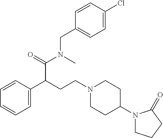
C1=C(C(CCN2CCC(N3CCCC3=O)CC2)C(=O)N(C)CC2=CC=C(Cl)C=C2)C=CC=C1
